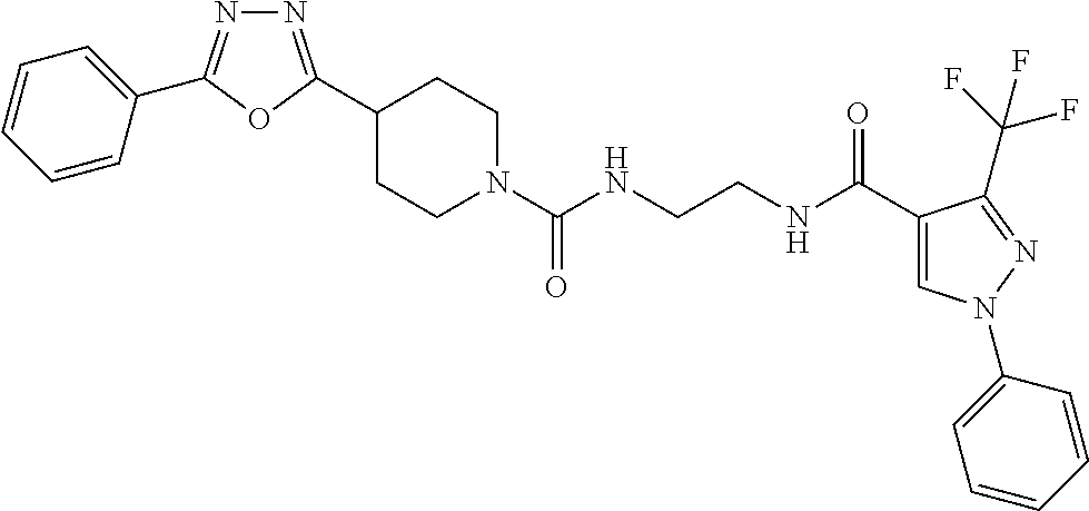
C1(C2=NN=C(C3=CC=CC=C3)O2)CCN(C(NCCNC(C2=CN(C3=CC=CC=C3)N=C2C(F)(F)F)=O)=O)CC1
